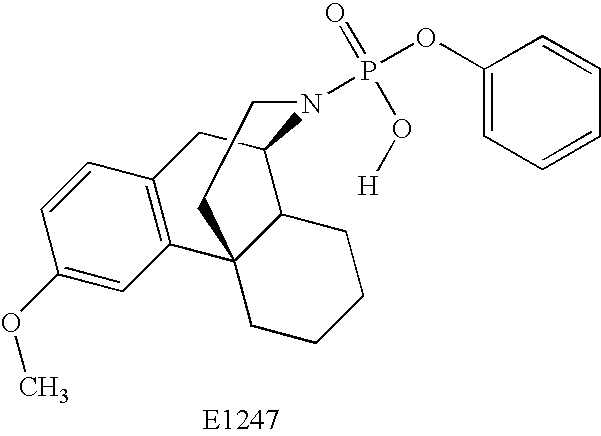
C1(OC)=CC2=C(C=C1)CC1C3C2(CCCC3)CCN1P(OC1=CC=CC=C1)(=O)O[H]
